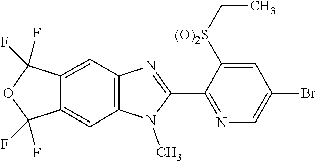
C1(C2=NC=C(Br)C=C2[(O)2S]CC)=NC2=C(N1C)C=C1C(=C2)C(F)(F)OC1(F)F
